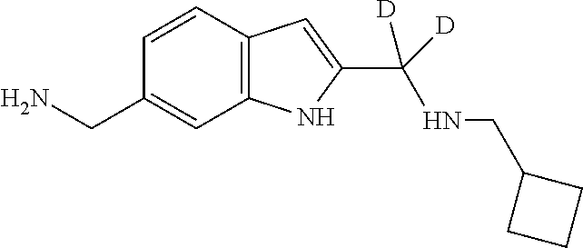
C1=CC2=C(C=C1CN)NC(C([D])([D])NCC1CCC1)=C2
